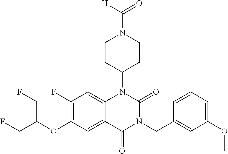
C12=CC(F)=C(OC(CF)CF)C=C1C(=O)N(CC1=CC(OC)=CC=C1)C(=O)N2C1CCN(C([H])=O)CC1
